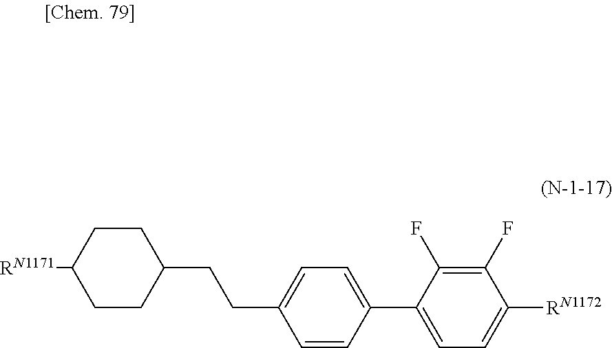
C1(CCC2CCC([RN1171])CC2)=CC=C(C2=CC=C([RN1172])C(F)=C2F)C=C1
